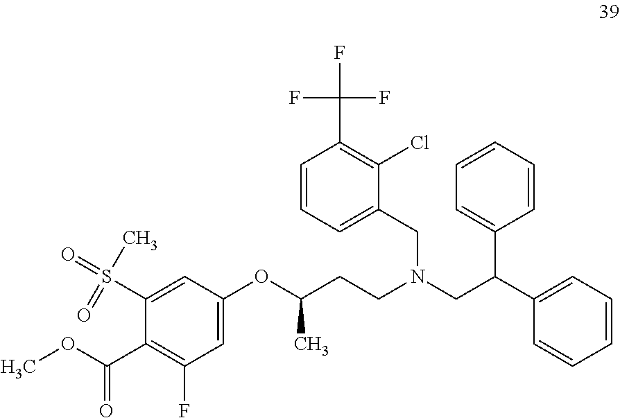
O(C(CCN(CC(C1=CC=CC=C1)C1=CC=CC=C1)CC1=CC=CC(C(F)(F)F)=C1Cl)C)C1=CC(F)=C(C(OC)=O)C(S(C)(=O)=O)=C1
